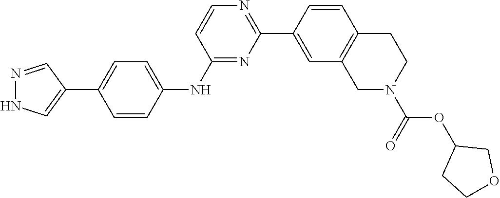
C1(C2=CNN=C2)=CC=C(NC2=NC(C3=CC4=C(C=C3)CCN(C(=O)OC3CCOC3)C4)=NC=C2)C=C1
